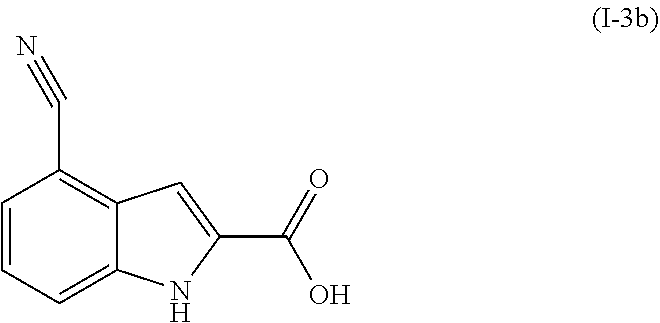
C1=CC(C#N)=C2C=C(C(=O)O)NC2=C1
